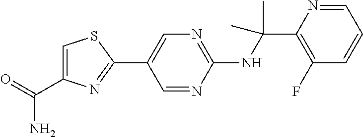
C1(NC(C2=C(F)C=CC=N2)(C)C)=NC=C(C2=NC(C(N)=O)=CS2)C=N1
